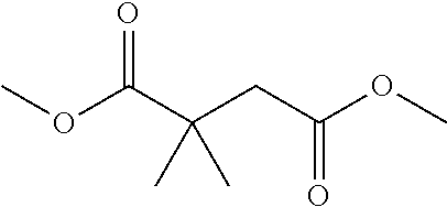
COC(C(CC(=O)OC)(C)C)=O
